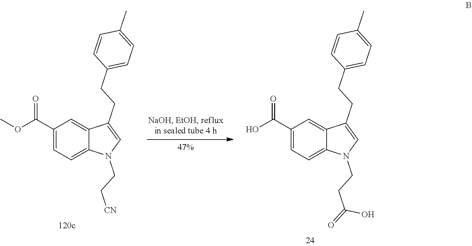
C1(C(O)=O)=CC=C2C(=C1)C(CCC1=CC=C(C)C=C1)=CN2CCC(=O)O.C1(C(OC)=O)=CC=C2C(=C1)C(CCC1=CC=C(C)C=C1)=CN2CC[CN]
